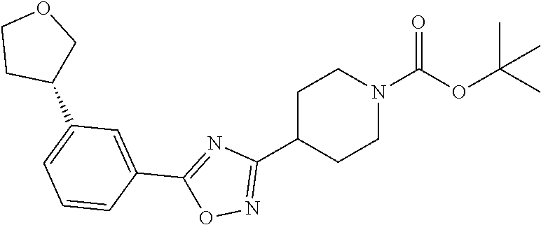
C1C(C2=NOC(C3=CC(C4COCC4)=CC=C3)=N2)CCN(C(=O)OC(C)(C)C)C1
